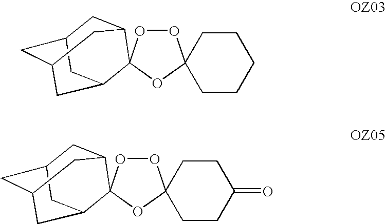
C1C2CC3CC(C2)C2(C1C3)OOC1(O2)CCCCC1.C1C2CC3CC(C2)C2(C1C3)OOC1(O2)CCC(=O)CC1
